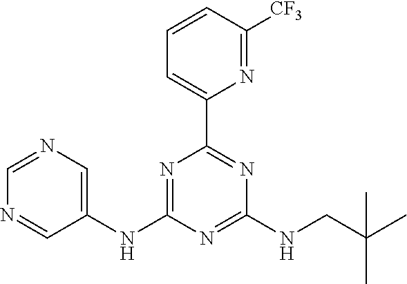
C1=CC([CF3])=NC(C2=NC(NCC(C)(C)C)=NC(NC3=CN=CN=C3)=N2)=C1
